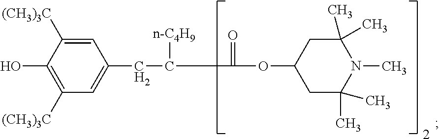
C1=C([(CH3)3C])C(O)=C([(CH3)3C])C=C1CC(C(OC1CC(C)(C)N(C)C(C)(C)C1)=O)[n-C4H9]
